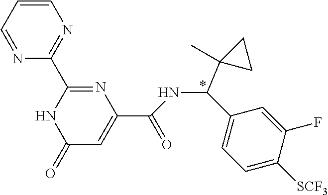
N1=C(C2=NC=CC=N2)NC(=O)C=C1C(=O)NC(C1=CC=C([SCF3])C(F)=C1)C1(C)CC1
